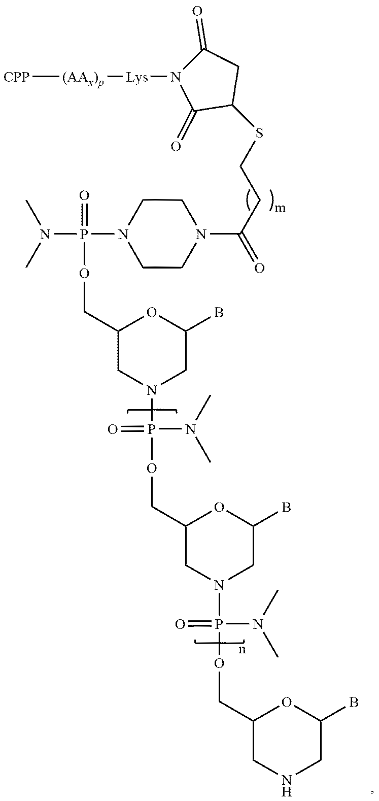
[CPP][(AAx)p][Lys]N1C(=O)CC(SCCC(N2CCN(P(N(C)C)(=O)OCC3CN(P(OCC4CN(P(OCC5CNCC(B)O5)(N(C)C)=O)CC(B)O4)(N(C)C)=O)CC(B)O3)CC2)=O)C1=O
